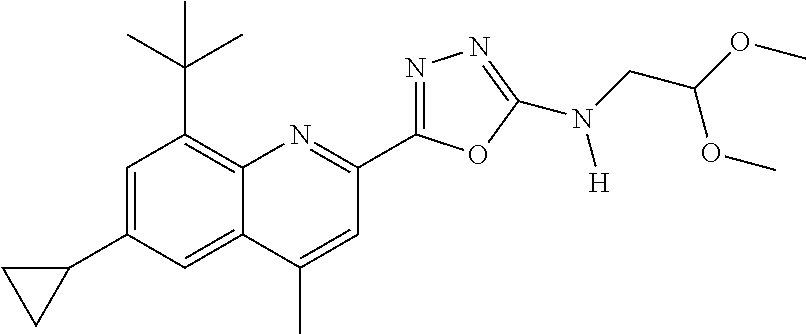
C1=C(C2CC2)C=C2C(=C1C(C)(C)C)N=C(C1=NN=C(N(CC(OC)OC)[H])O1)C=C2C
